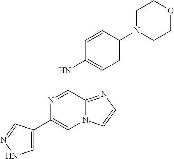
C1(C2=CNN=C2)=CN2C(=NC=C2)C(NC2=CC=C(N3CCOCC3)C=C2)=N1
